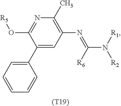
[(T19)].C1(C2=CC=CC=C2)=CC(N=C(N([R1])[R2])[R6])=C(C)N=C1O[R5]
